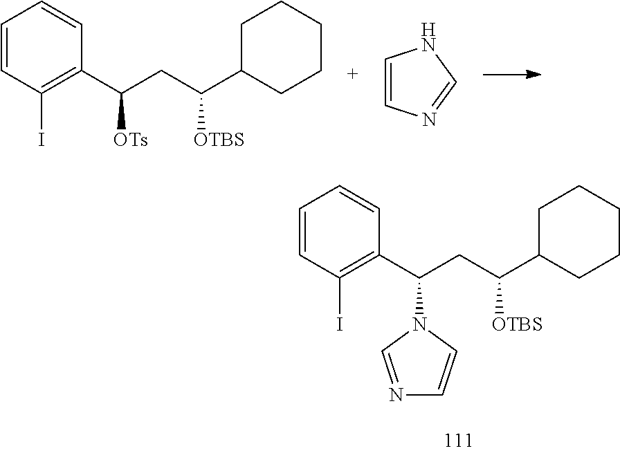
C1=CC(I)=C(C(CC(C2CCCCC2)[OTBS])[OTs])C=C1.C1=CN=CN1.C1=CC(I)=C(C(CC(C2CCCCC2)[OTBS])N2C=NC=C2)C=C1
